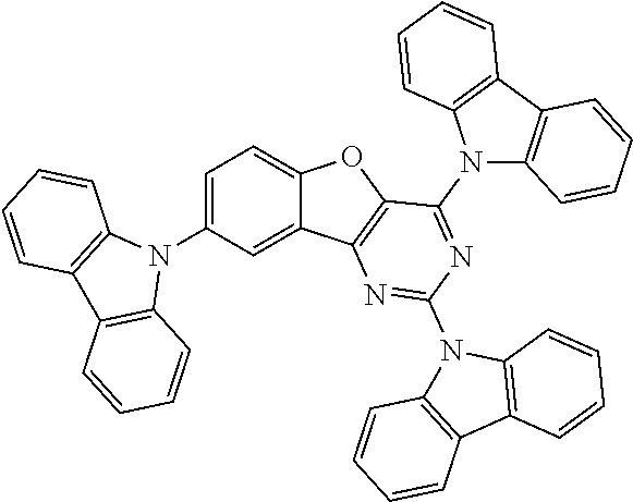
C12=CC=C(N3C4=C(C5=C3C=CC=C5)C=CC=C4)C=C1C1=C(O2)C(N2C3=C(C4=C2C=CC=C4)C=CC=C3)=NC(N2C3=C(C4=C2C=CC=C4)C=CC=C3)=N1
